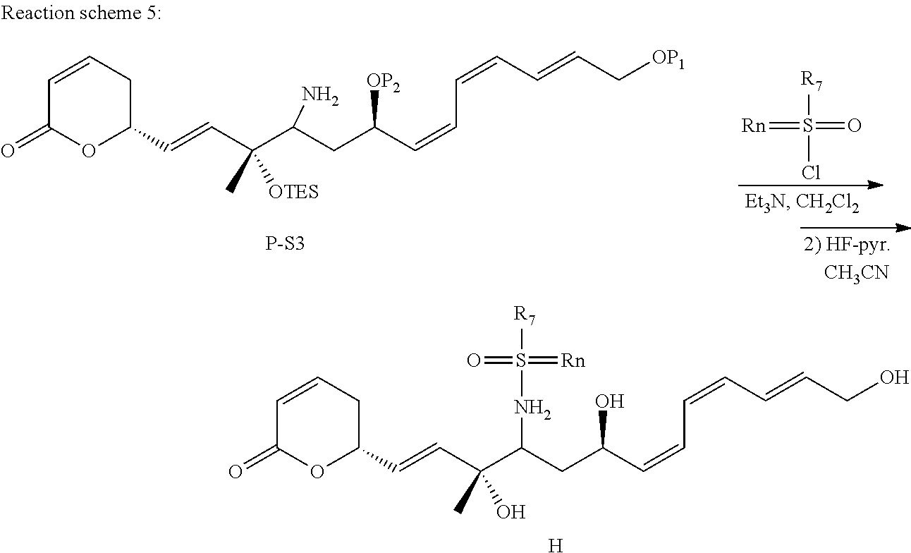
S([R7])(=O)(Cl)=[Rn].C1=CCC(C=CC(C(CC(C=CC=CC=CC[OP1])[OP2])N)(C)[OTES])OC1=O.[P-S3].C1=CCC(C=CC(C(CC(C=CC=CC=CCO)O)NS(=O)(=[Rn])[R7])(C)O)OC1=O.[H]
